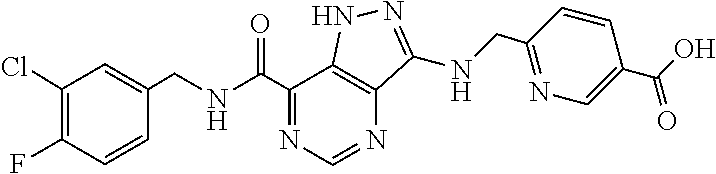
C1(Cl)=C(F)C=CC(CNC(C2=NC=NC3=C2NN=C3NCC2=NC=C(C(O)=O)C=C2)=O)=C1
